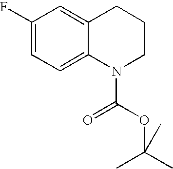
C1(F)=CC=C2C(=C1)CCCN2C(OC(C)(C)C)=O
